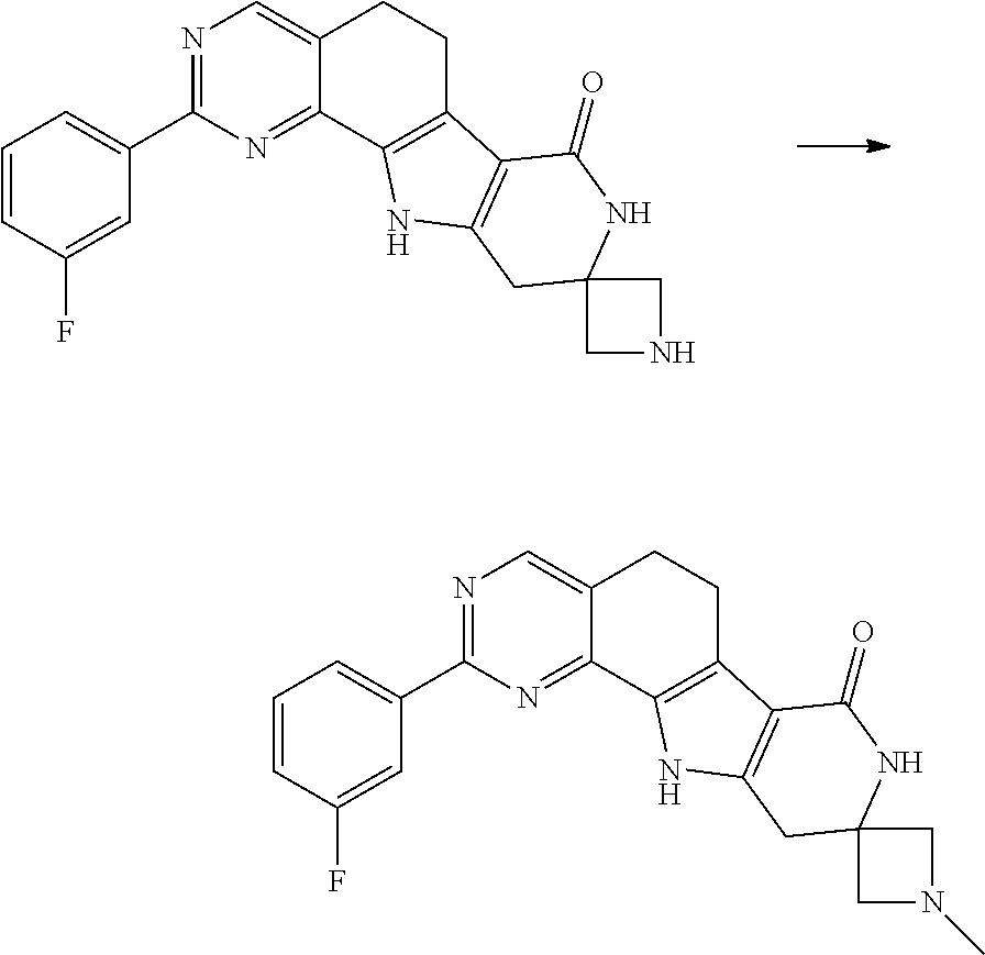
C1(C2=CC=CC(F)=C2)=NC=C2C(=N1)C1=C(CC2)C2=C(N1)CC1(NC2=O)CNC1.C1(C2=CC=CC(F)=C2)=NC=C2C(=N1)C1=C(CC2)C2=C(N1)CC1(NC2=O)CN(C)C1
